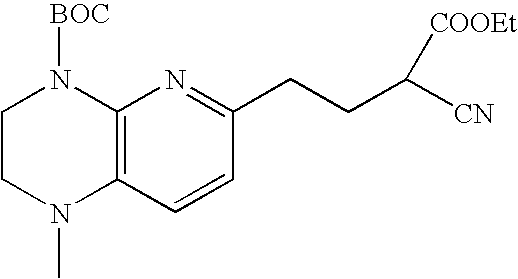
C1CN(C)C2=C(N1[BOC])N=C(CCC([CN])[COOEt])C=C2
